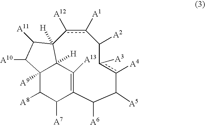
c1([A12])c([A1])C([A2])c([A3])c([A4])C([A5])C([A6])C2=C([A13])C3([H])C([A9])(C([A8])C2[A7])C([A10])C([A11])C13[H]
